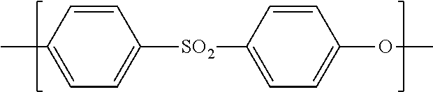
C1=CC(C)=CC=C1[SO2]C1=CC=C(OC)C=C1
